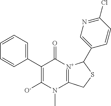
C1(C2=CC=CC=C2)=C([O-])N(C)C2=[N+](C1=O)C(C1=CN=C(Cl)C=C1)SC2
